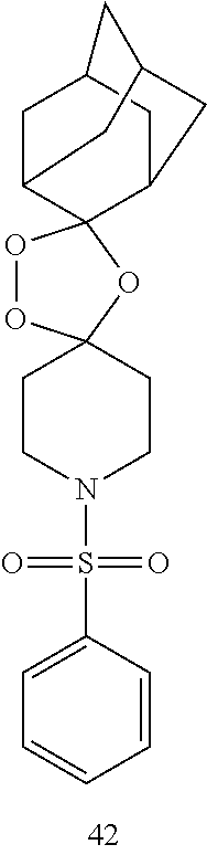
C1C2CC3CC1CC(C3)C21OOC2(CCN(S(C3=CC=CC=C3)(=O)=O)CC2)O1
